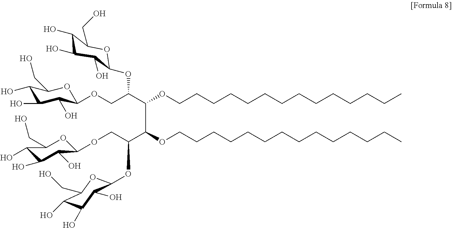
C1(O)C(O)C(O)C(OCC(C(C(C(COC2C(O)C(O)C(O)C(CO)O2)OC2C(O)C(O)C(O)C(CO)O2)OCCCCCCCCCCCCCC)OCCCCCCCCCCCCCC)OC2C(O)C(O)C(O)C(CO)O2)OC1CO
